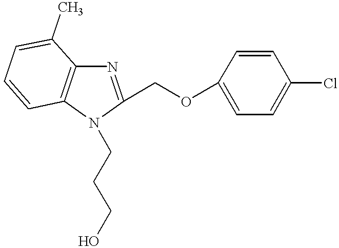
N1(CCCO)C(COC2=CC=C(Cl)C=C2)=NC2=C1C=CC=C2C
